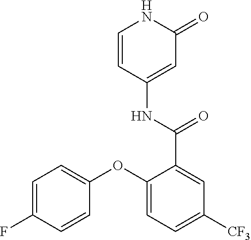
C1=C(F)C=CC(OC2=CC=C([CF3])C=C2C(=O)NC2=CC(=O)NC=C2)=C1
